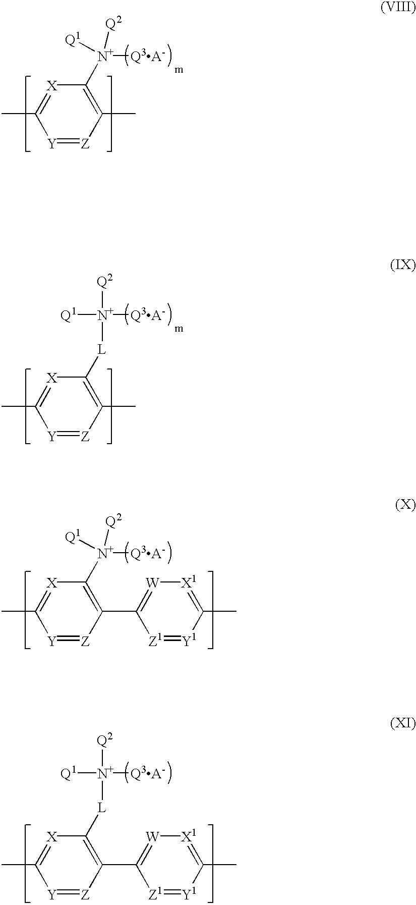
C1(C)=[X]C([N+]([Q3A-])([Q2])[Q1])=C(C)[Z]=[Y]1.C1(C)=[X]C([L][N+]([Q3A-])([Q2])[Q1])=C(C)[Z]=[Y]1.C1(C)=[X]C([N+]([Q3A-])([Q2])[Q1])=C(C2=[W][X1]=C(C)[Y1]=[Z1]2)[Z]=[Y]1.C1(C)=[X]C([L][N+]([Q3A-])([Q2])[Q1])=C(C2=[W][X1]=C(C)[Y1]=[Z1]2)[Z]=[Y]1
